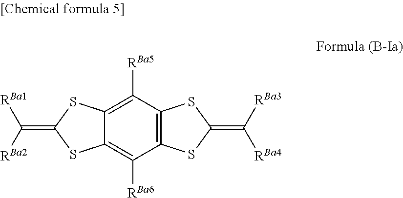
C12=C([RBa5])C3=C(C([RBa6])=C1SC(=C([RBa1])[RBa2])S2)SC(=C([RBa3])[RBa4])S3
